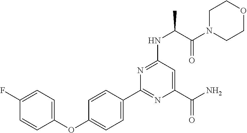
C1=C(F)C=CC(OC2=CC=C(C3=NC(C(=O)N)=CC(NC(C)C(=O)N4CCOCC4)=N3)C=C2)=C1
